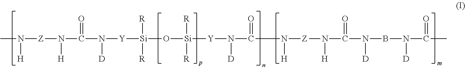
CN([H])[Z]N([H])C(N([D])[Y][Si](O[Si]([Y]N([D])C(N([H])[Z]N([H])C(N(BN(C(C)=O)[D])[D])=O)=O)([R])[R])([R])[R])=O
